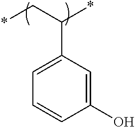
C1(O)=CC(C(C*)*)=CC=C1
